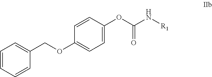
C1=CC=CC(COC2=CC=C(OC(N[R1])=O)C=C2)=C1
